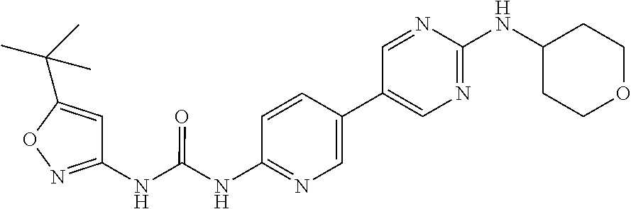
C1(C2=CN=C(NC(NC3=NOC(C(C)(C)C)=C3)=O)C=C2)=CN=C(NC2CCOCC2)N=C1
